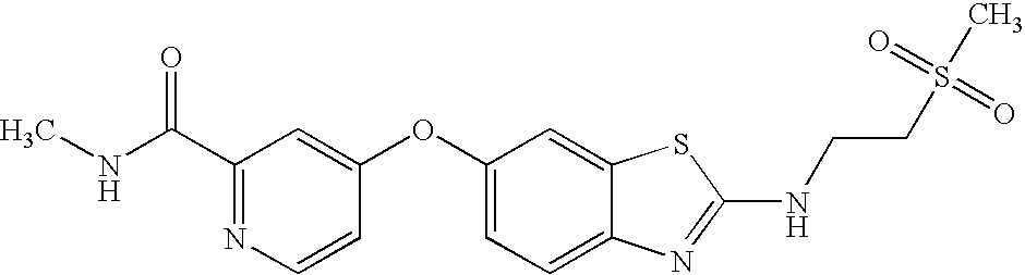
N1=C(C(=O)NC)C=C(OC2=CC=C3C(=C2)SC(NCCS(C)(=O)=O)=N3)C=C1
